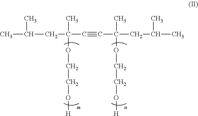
CC(CC(C#CC(CC(C)C)(C)OCCO[H])(C)OCCO[H])C
